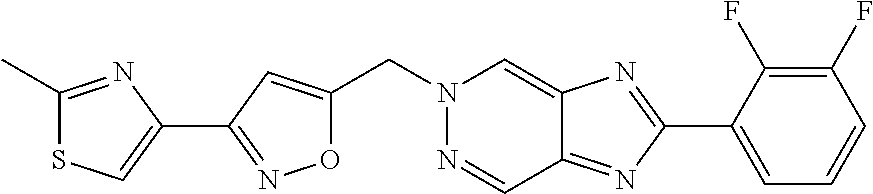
C(N1N=CC2=NC(C3=CC=CC(F)=C3F)=NC2=C1)C1=CC(C2=CSC(C)=N2)=NO1
